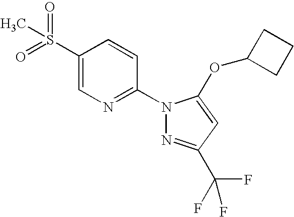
C1(S(=O)(=O)C)=CN=C(N2N=C(C(F)(F)F)C=C2OC2CCC2)C=C1
